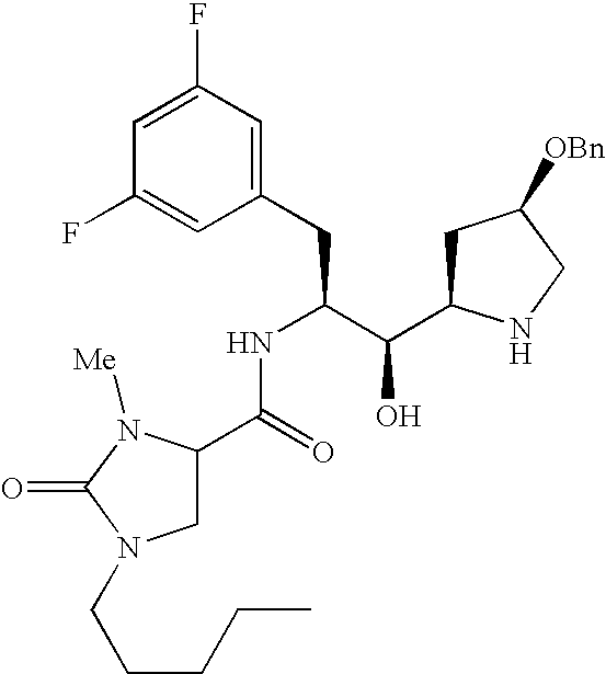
C1(F)=CC(F)=CC(CC(C(C2CC([OBn])CN2)O)NC(C2CN(CCCCC)C(=O)N2[Me])=O)=C1
